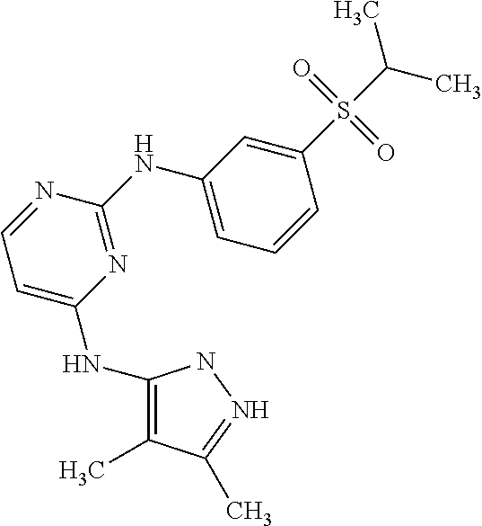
N(C1=C(C)C(C)=NN1)C1=CC=NC(NC2=CC=CC(S(=O)(=O)C(C)C)=C2)=N1
